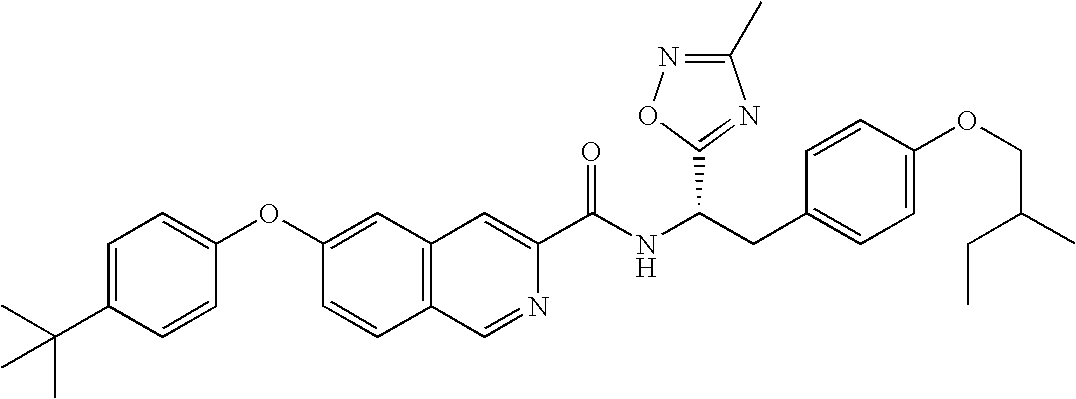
C1=C(C(C)(C)C)C=CC(OC2=CC3=C(C=C2)C=NC(C(NC(CC2=CC=C(OCC(CC)C)C=C2)C2=NC(C)=NO2)=O)=C3)=C1
